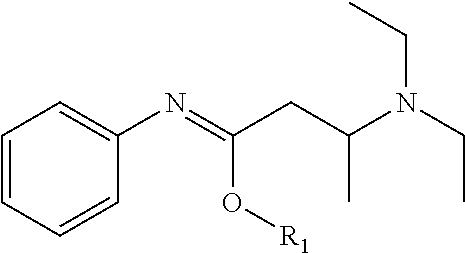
C1=CC=CC(N=C(CC(N(CC)CC)C)O[R1])=C1
